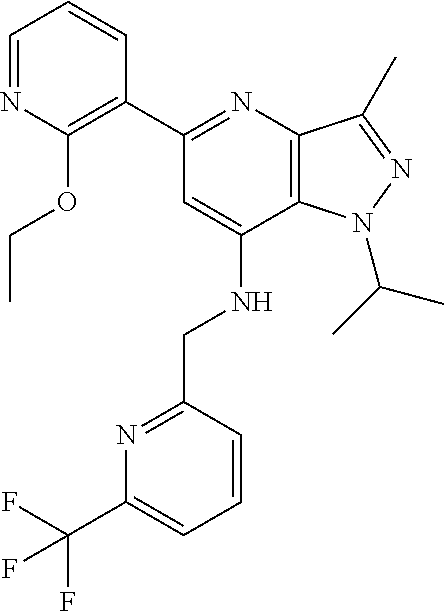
C1=NC(OCC)=C(C2=NC3=C(C(NCC4=NC(C(F)(F)F)=CC=C4)=C2)N(C(C)C)N=C3C)C=C1
